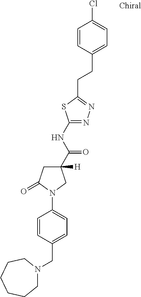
C(C1=CC=C(N2C(=O)CC(C(NC3=NN=C(CCC4=CC=C(Cl)C=C4)S3)=O)([H])C2)C=C1)N1CCCCCC1
